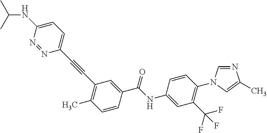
C1(N2C=NC(C)=C2)=C(C(F)(F)F)C=C(NC(C2=CC(C#CC3=CC=C(NC(C)C)N=N3)=C(C)C=C2)=O)C=C1
